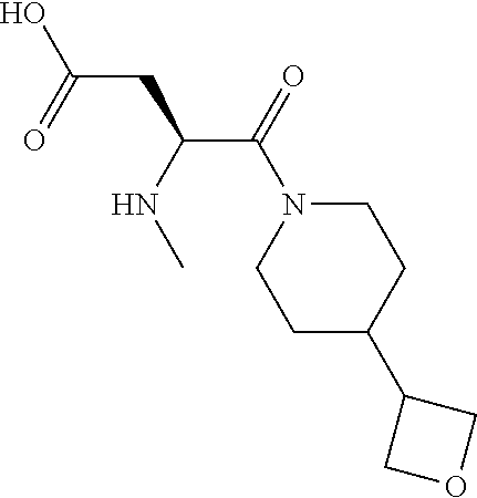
C1N(C(C(CC(O)=O)NC)=O)CCC(C2COC2)C1
